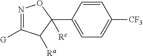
N1=C([G])C([Ra])C(C2=CC=C([CF3])C=C2)([Rc])O1
